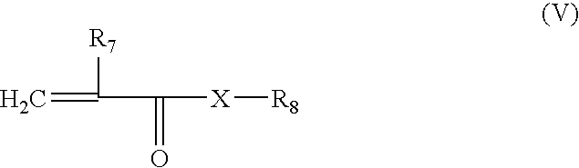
[R7]C(=C)C(=O)[X][R8]
